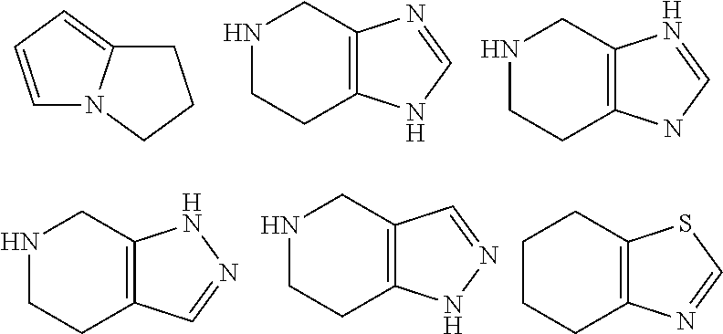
C1=CC=C2N1CCC2.N1CCC2=C(C1)N=CN2.N1CCC2=C(C1)N=CN2.N1CCC2=C(C1)NN=C2.N1CCC2=C(C1)C=NN2.C1CCC2=C(C1)SC=N2
